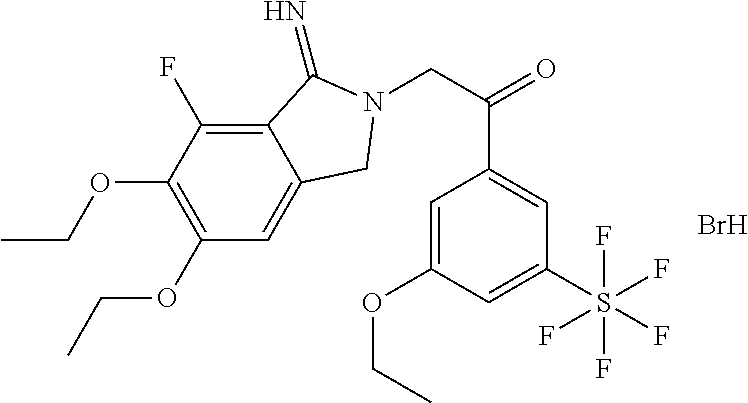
C(OC1=C(OCC)C(F)=C2C(=C1)CN(CC(C1=CC(S(F)(F)(F)(F)F)=CC(OCC)=C1)=O)C2=N)C.Br
